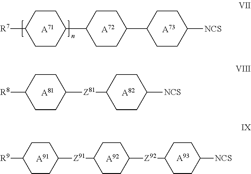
[A71].C1CC(C2CCC(C3CCC([NCS])CC3)CC2)CCC1[R7].[A72].[A73].[A81].C1CC([Z81]C2CCC([NCS])CC2)CCC1[R8].[A82].[A91].C1CC([Z91]C2CCC([Z92]C3CCC([NCS])CC3)CC2)CCC1[R9].[A92].[A93]
